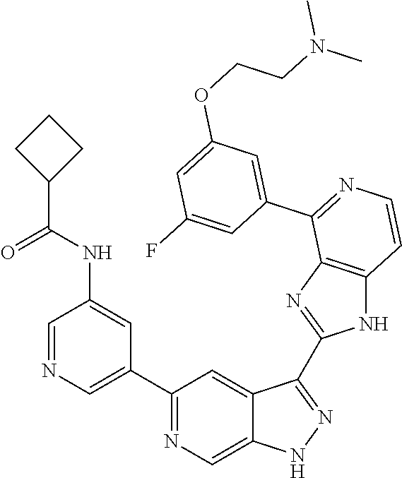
C1(C2=CN=CC(NC(C3CCC3)=O)=C2)=NC=C2C(=C1)C(C1=NC3=C(N1)C=CN=C3C1=CC(OCCN(C)C)=CC(F)=C1)=NN2
